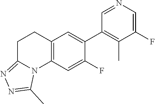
C12=C(C=C(F)C(C3=C(C)C(F)=CN=C3)=C1)N1C(=NN=C1C)CC2
